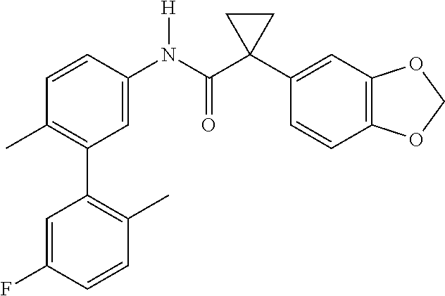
C1=C(N(C(C2(C3=CC4=C(C=C3)OCO4)CC2)=O)[H])C=CC(C)=C1C1=C(C)C=CC(F)=C1
